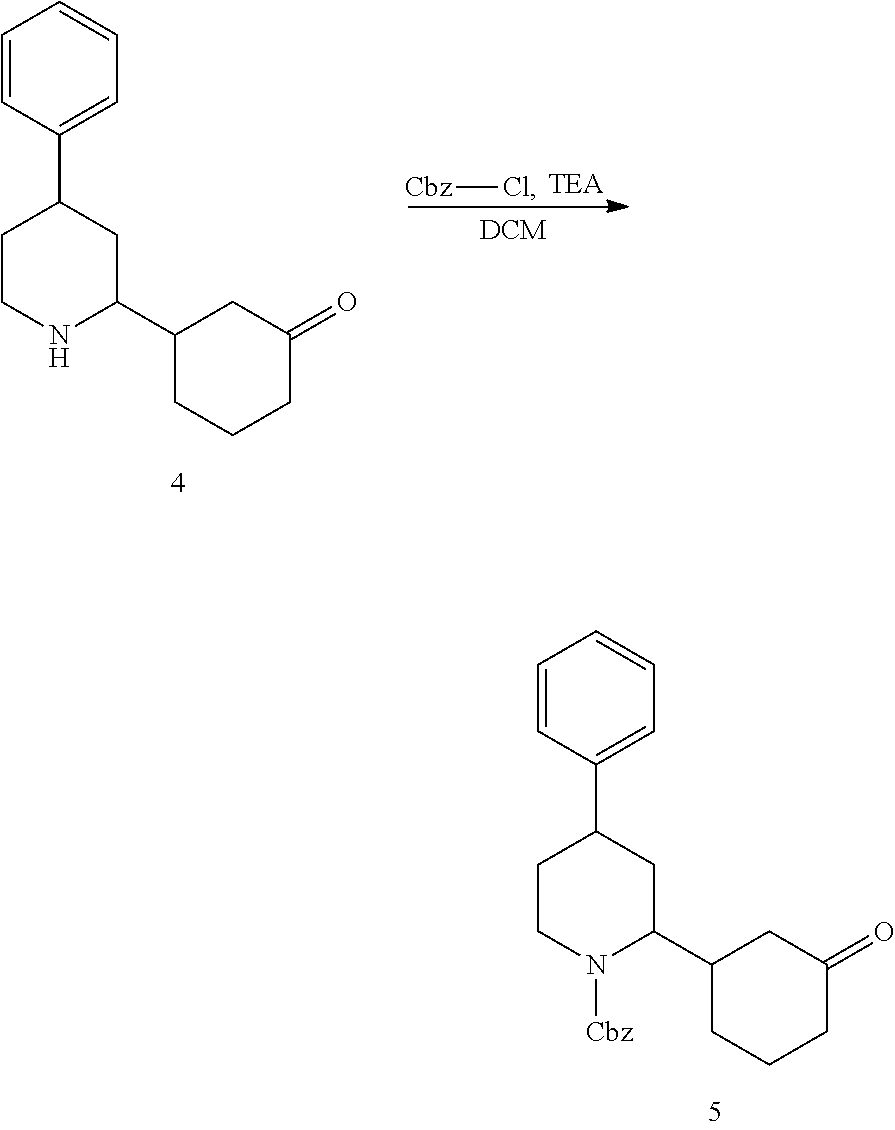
C1=CC(C2CCN([Cbz])C(C3CCCC(=O)C3)C2)=CC=C1.C1=CC(C2CCNC(C3CCCC(=O)C3)C2)=CC=C1.[Cbz]Cl
